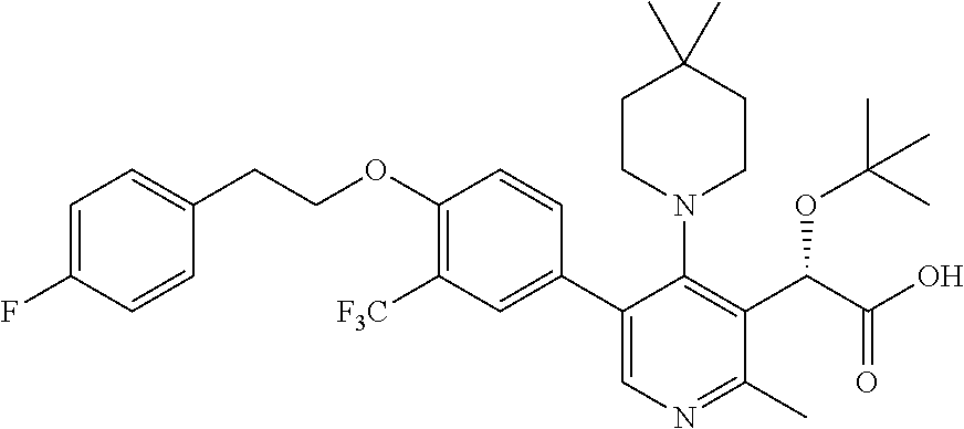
C1CN(C2=C(C(C(O)=O)OC(C)(C)C)C(C)=NC=C2C2=CC([F3C])=C(OCCC3=CC=C(F)C=C3)C=C2)CCC1(C)C
